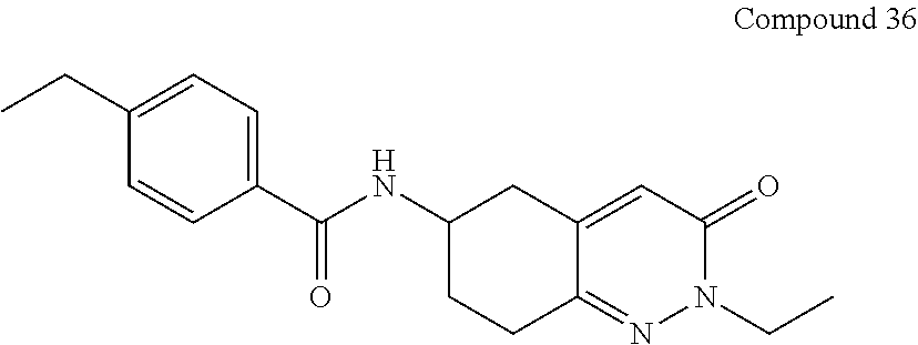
C1(C(NC2CCC3=NN(CC)C(=O)C=C3C2)=O)=CC=C(CC)C=C1
